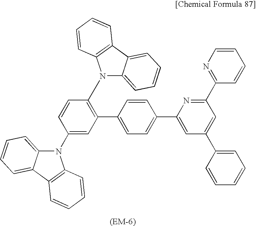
N1(C2=C(C3=CC=C(C4=CC(C5=CC=CC=C5)=CC(C5=NC=CC=C5)=N4)C=C3)C=C(N3C4=CC=CC=C4C4=C3C=CC=C4)C=C2)C2=CC=CC=C2C2=C1C=CC=C2
